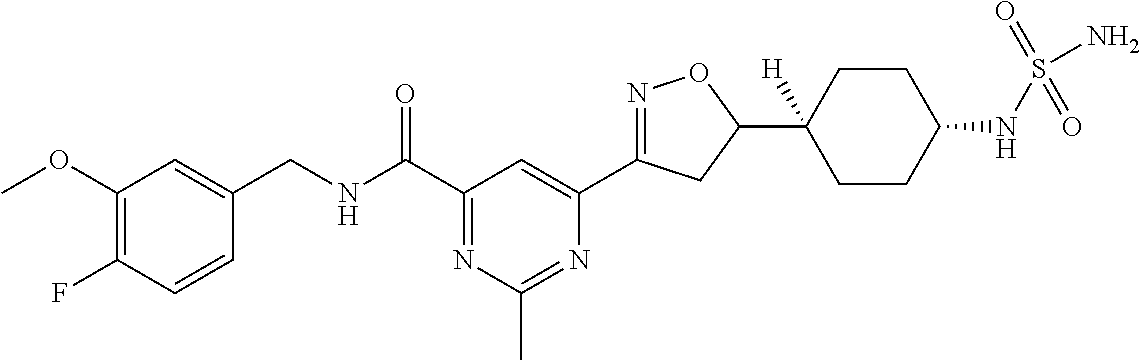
C1(CNC(C2=NC(C)=NC(C3=NOC(C4([H])CCC(NS(=O)(N)=O)CC4)C3)=C2)=O)=CC(OC)=C(F)C=C1
